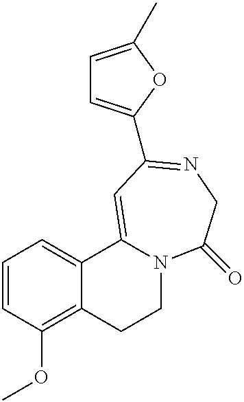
C1C2=C(OC)C=CC=C2C2=CC(C3=CC=C(C)O3)=NCC(=O)N2C1
